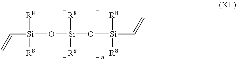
C([Si](O[Si](O[Si](C=C)([R8])[R8])([R8])[R8])([R8])[R8])=C
